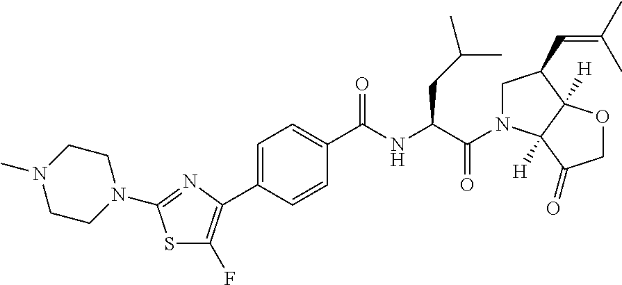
S1C(F)=C(C2=CC=C(C(NC(C(=O)N3CC(C=C(C)C)C4([H])C3([H])C(=O)CO4)CC(C)C)=O)C=C2)N=C1N1CCN(C)CC1
